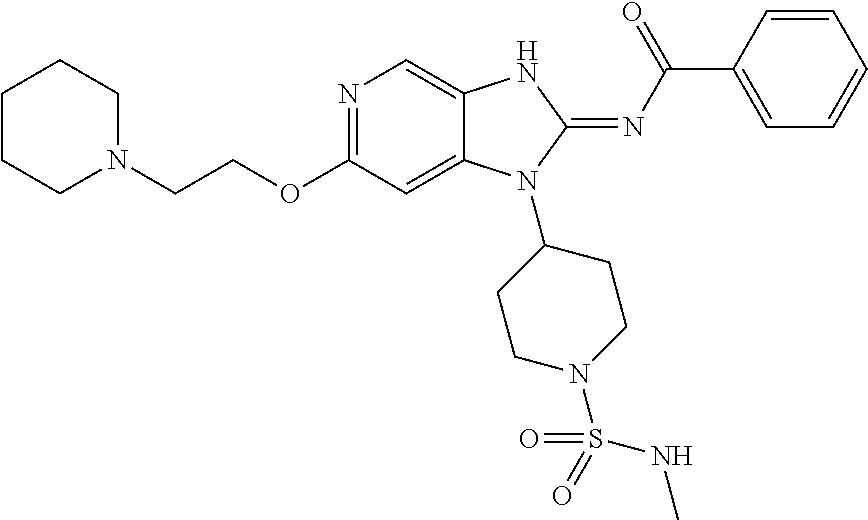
C1CCN(CCOC2=NC=C3C(=C2)N(C2CCN(S(NC)(=O)=O)CC2)C(=NC(C2=CC=CC=C2)=O)N3)CC1
